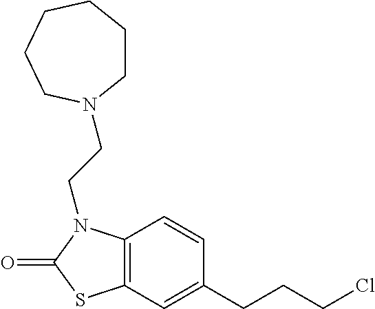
C1=CC2=C(C=C1CCCCl)SC(=O)N2CCN1CCCCCC1
